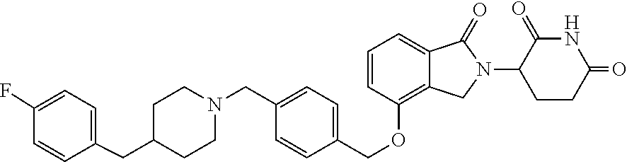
C12=CC=CC(OCC3=CC=C(CN4CCC(CC5=CC=C(F)C=C5)CC4)C=C3)=C1CN(C1C(=O)NC(=O)CC1)C2=O
